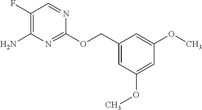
C1(F)=C(N)N=C(OCC2=CC(OC)=CC(OC)=C2)N=C1
